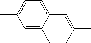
C12=CC(C)=CC=C1C=C(C)C=C2
